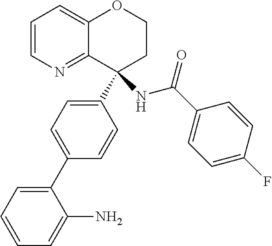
C1=CN=C2C(=C1)OCCC2(C1=CC=C(C2=CC=CC=C2N)C=C1)NC(C1=CC=C(F)C=C1)=O
